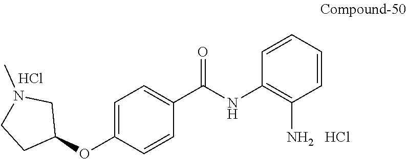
C1=C(OC2CN(C)CC2)C=CC(C(NC2=C(N)C=CC=C2)=O)=C1.Cl.Cl
